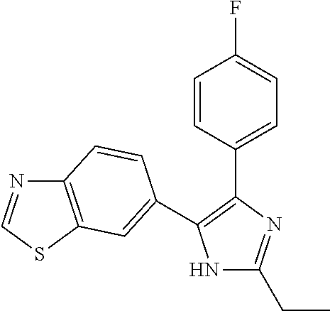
N1C(CC)=NC(C2=CC=C(F)C=C2)=C1C1=CC2=C(N=CS2)C=C1
